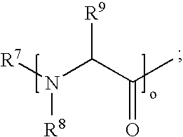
[R7]N(C(C(C)=O)[R9])[R8]
